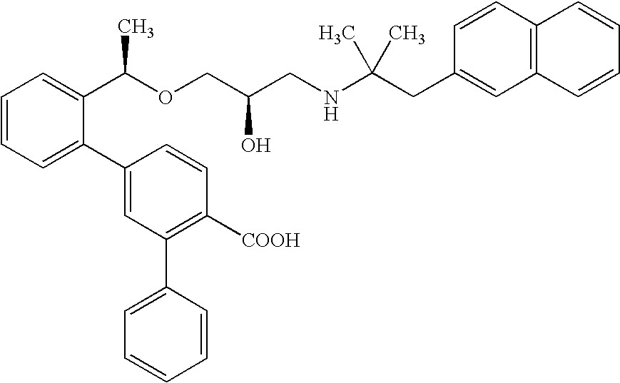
C12=C(C=CC(CC(NCC(COC(C3=CC=CC=C3C3=CC(C4=CC=CC=C4)=C([COOH])C=C3)C)O)(C)C)=C1)C=CC=C2
